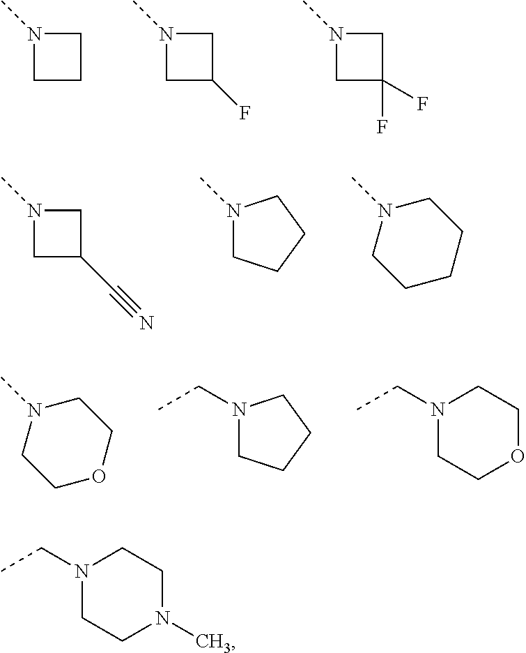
C1CCN1C.C1C(F)CN1C.C1C(F)(F)CN1C.C1C(C#N)CN1C.C1N(C)CCC1.N1(C)CCCCC1.C1N(CC)CCC1.N1(CC)CCOCC1.N1(C)CCOCC1.N1(CC)CCN(C)CC1
